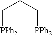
C(C[PPh2])C[PPh2]
